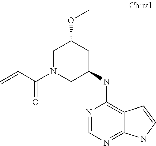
N1=CN=C2C(=C1NC1CC(OC)CN(C(C=C)=O)C1)C=CN2
